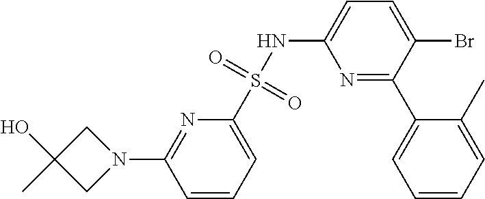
C1=CC=C(S(NC2=CC=C(Br)C(C3=CC=CC=C3C)=N2)(=O)=O)N=C1N1CC(O)(C)C1
